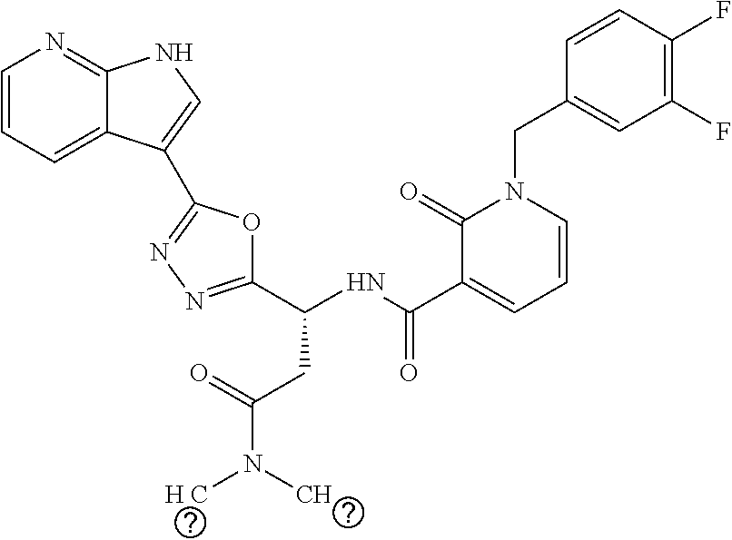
C1(C(NC(C2=CC=CN(CC3=CC(F)=C(F)C=C3)C2=O)=O)CC(N([H C])C)=O)=NN=C(C2=CNC3=NC=CC=C32)O1
